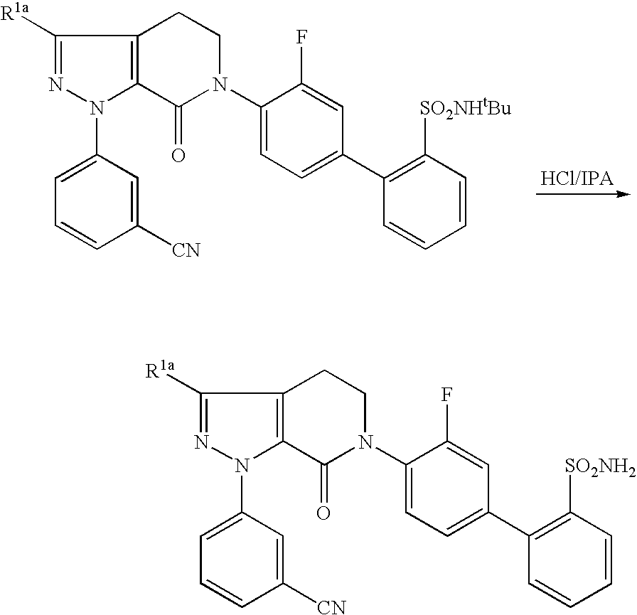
C1([R1a])=NN(C2=CC=CC([CN])=C2)C2=C1CCN(C1=CC=C(C3=C([SO2NHtBu])C=CC=C3)C=C1F)C2=O.C1([R1a])=NN(C2=CC=CC([CN])=C2)C2=C1CCN(C1=CC=C(C3=C([SO2NH2])C=CC=C3)C=C1F)C2=O
